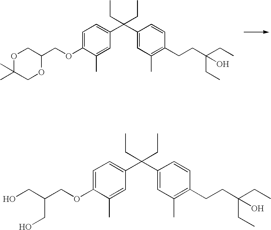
C1=C(OCC2COC(C)(C)CO2)C(C)=CC(C(C2=CC(C)=C(CCC(O)(CC)CC)C=C2)(CC)CC)=C1.C1=C(OCC(CO)CO)C(C)=CC(C(C2=CC(C)=C(CCC(O)(CC)CC)C=C2)(CC)CC)=C1
